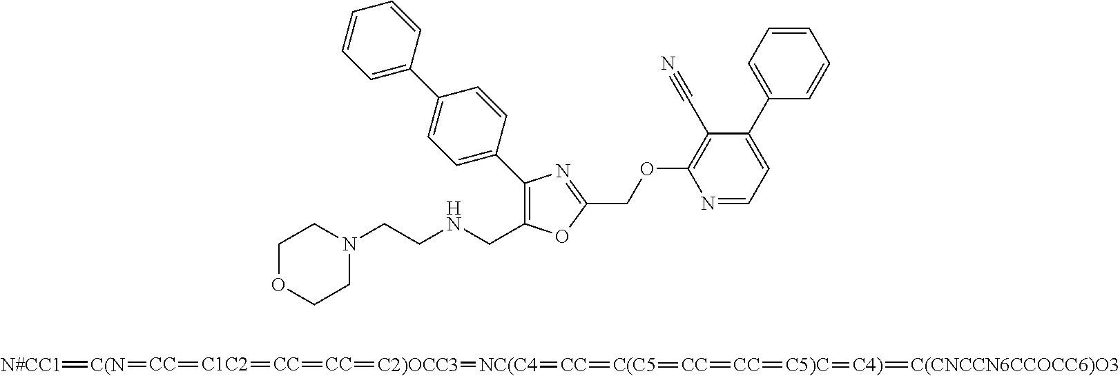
C1OCCN(CCNCC2=C(C3=CC=C(C4=CC=CC=C4)C=C3)N=C(COC3=C(C#N)C(C4=CC=CC=C4)=CC=N3)O2)C1.[N#CC1]=[C(N]=[CC]=[C1C2]=[CC]=[CC]=[C2)OCC3]=[NC(C4]=[CC]=[C(C5]=[CC]=[CC]=[C5)C]=[C4)]=[C(CNCCN6CCOCC6)O3]
